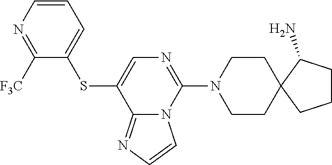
C1=CN=C([F3C])C(SC2=CN=C(N3CCC4(CC3)CCCC4N)N3C2=NC=C3)=C1
